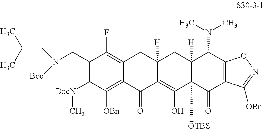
C1(CN([Boc])CC(C)C)=C([BocN]C)C([OBn])=C2C(=C1F)CC1([H])C(=C(O)C3([OTBS])C([H])(C1)C(N(C)C)C1=C(C3=O)C([OBn])=NO1)C2=O
